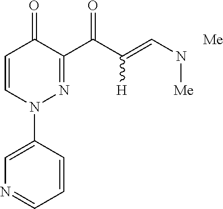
C1=C(N2N=C(C(C(=CN[Me])[H])=O)C(=O)C=C2)C=CC=N1.[Me]
